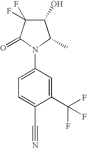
C1=C(N2C(C)C(O)C(F)(F)C2=O)C=C(C(F)(F)F)C(C#N)=C1
